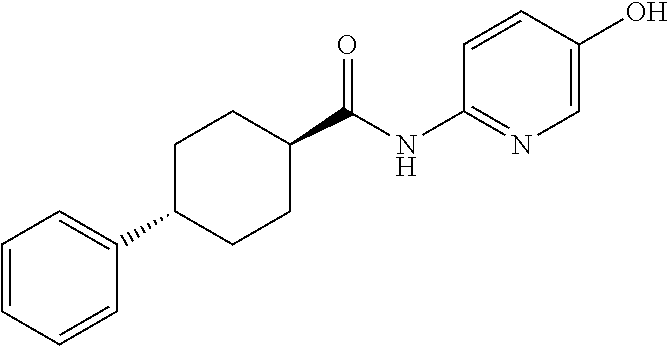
C1(C(NC2=NC=C(O)C=C2)=O)CCC(C2=CC=CC=C2)CC1
